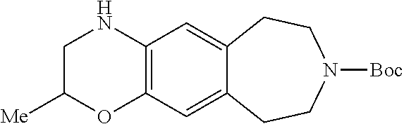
C12=C(C=C3C(=C1)CCN([Boc])CC3)NCC([Me])O2
